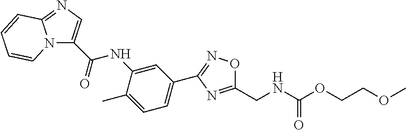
C1(C2=CC=C(C)C(NC(C3=CN=C4N3C=CC=C4)=O)=C2)=NOC(CNC(OCCOC)=O)=N1
